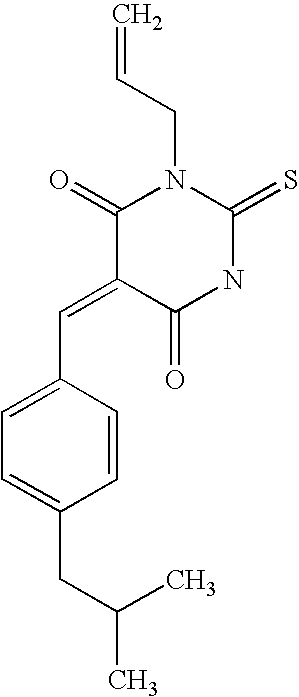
O=C1C(=CC2=CC=C(CC(C)C)C=C2)C(=O)N(CC=C)C(=S)N1
